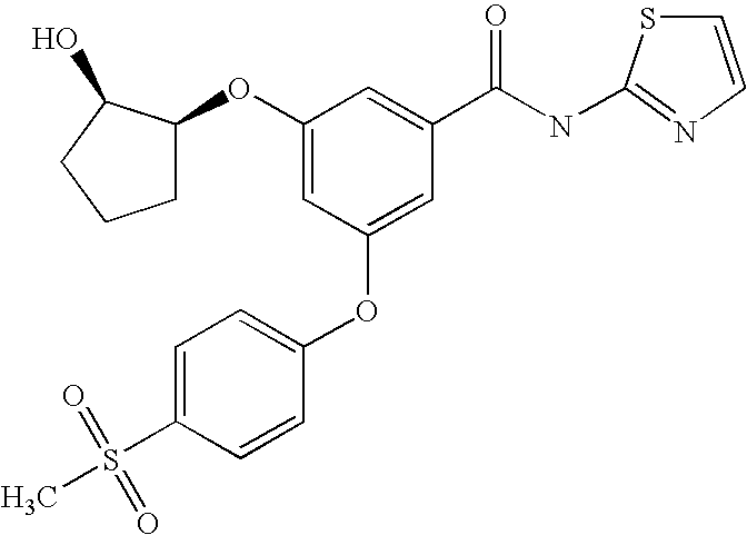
C1(OC2CCCC2O)=CC(OC2=CC=C(S(C)(=O)=O)C=C2)=CC(C(NC2=NC=CS2)=O)=C1
